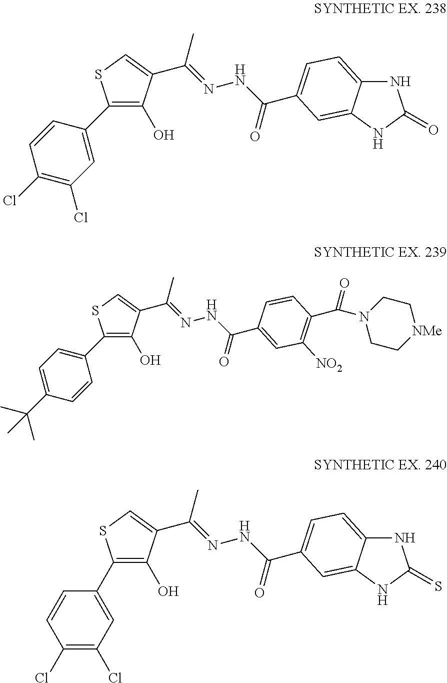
C1(C2=CC(Cl)=C(Cl)C=C2)=C(O)C(C(=NNC(=O)C2=CC=C3NC(=O)NC3=C2)C)=CS1.C1(C2=CC=C(C(C)(C)C)C=C2)=C(O)C(C(=NNC(=O)C2=CC([NO2])=C(C(=O)N3CC[NMe]CC3)C=C2)C)=CS1.C1(C2=CC(Cl)=C(Cl)C=C2)=C(O)C(C(=NNC(=O)C2=CC=C3NC(=S)NC3=C2)C)=CS1
